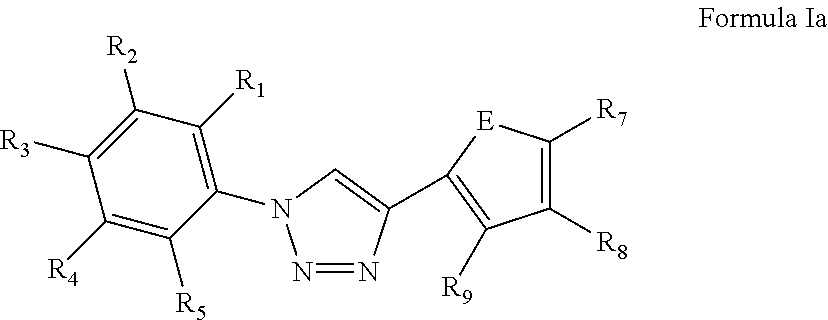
C1([R4])=C([R5])C(N2N=NC(C3=C([R9])C([R8])=C([R7])[E]3)=C2)=C([R1])C([R2])=C1[R3]
